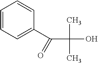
C1=CC=C(C(C(C)(C)O)=O)C=C1
